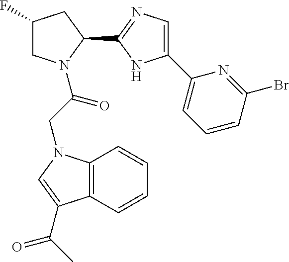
C1(F)CN(C(CN2C3=C(C=CC=C3)C(C(C)=O)=C2)=O)C(C2=NC=C(C3=CC=CC(Br)=N3)N2)C1
